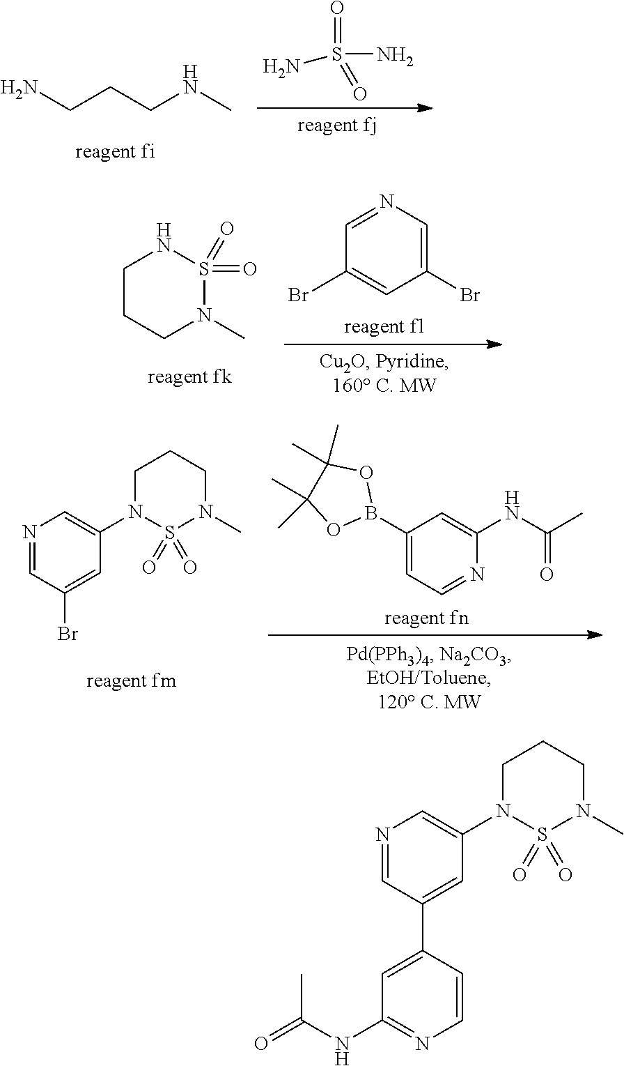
NCCCNC.NS(=O)(=O)N.C1(Br)=CN=CC(Br)=C1.C1CCN(C)S(=O)(=O)N1.N1=CC(Br)=CC(N2CCCN(C)S2(=O)=O)=C1.C1(B2OC(C)(C)C(C)(C)O2)=CC=NC(NC(C)=O)=C1.N1=CC(C2=CC(NC(=O)C)=NC=C2)=CC(N2CCCN(C)S2(=O)=O)=C1
